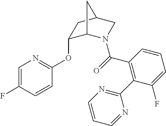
C1=C(F)C=CC(OC2C3N(C(=O)C4=C(C5=NC=CC=N5)C(F)=CC=C4)CC(C2)C3)=N1
